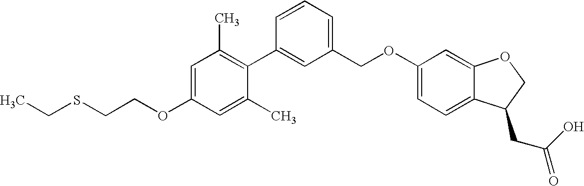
C1=C(OCCSCC)C=C(C)C(C2=CC(COC3=CC=C4C(=C3)OCC4CC(O)=O)=CC=C2)=C1C
